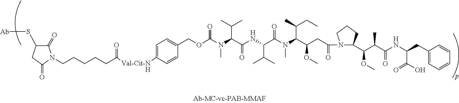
N(C(C(NC(C(N(C(C(CC(=O)N1CCCC1C(C(C(NC(CC1=CC=CC=C1)C(O)=O)=O)C)OC)OC)C(C)CC)C)=O)C(C)C)=O)C(C)C)(C)C(OCC1=CC=C([Val-Cit-NH]C(CCCCCN2C(=O)C(S[Ab])CC2=O)=O)C=C1)=O
